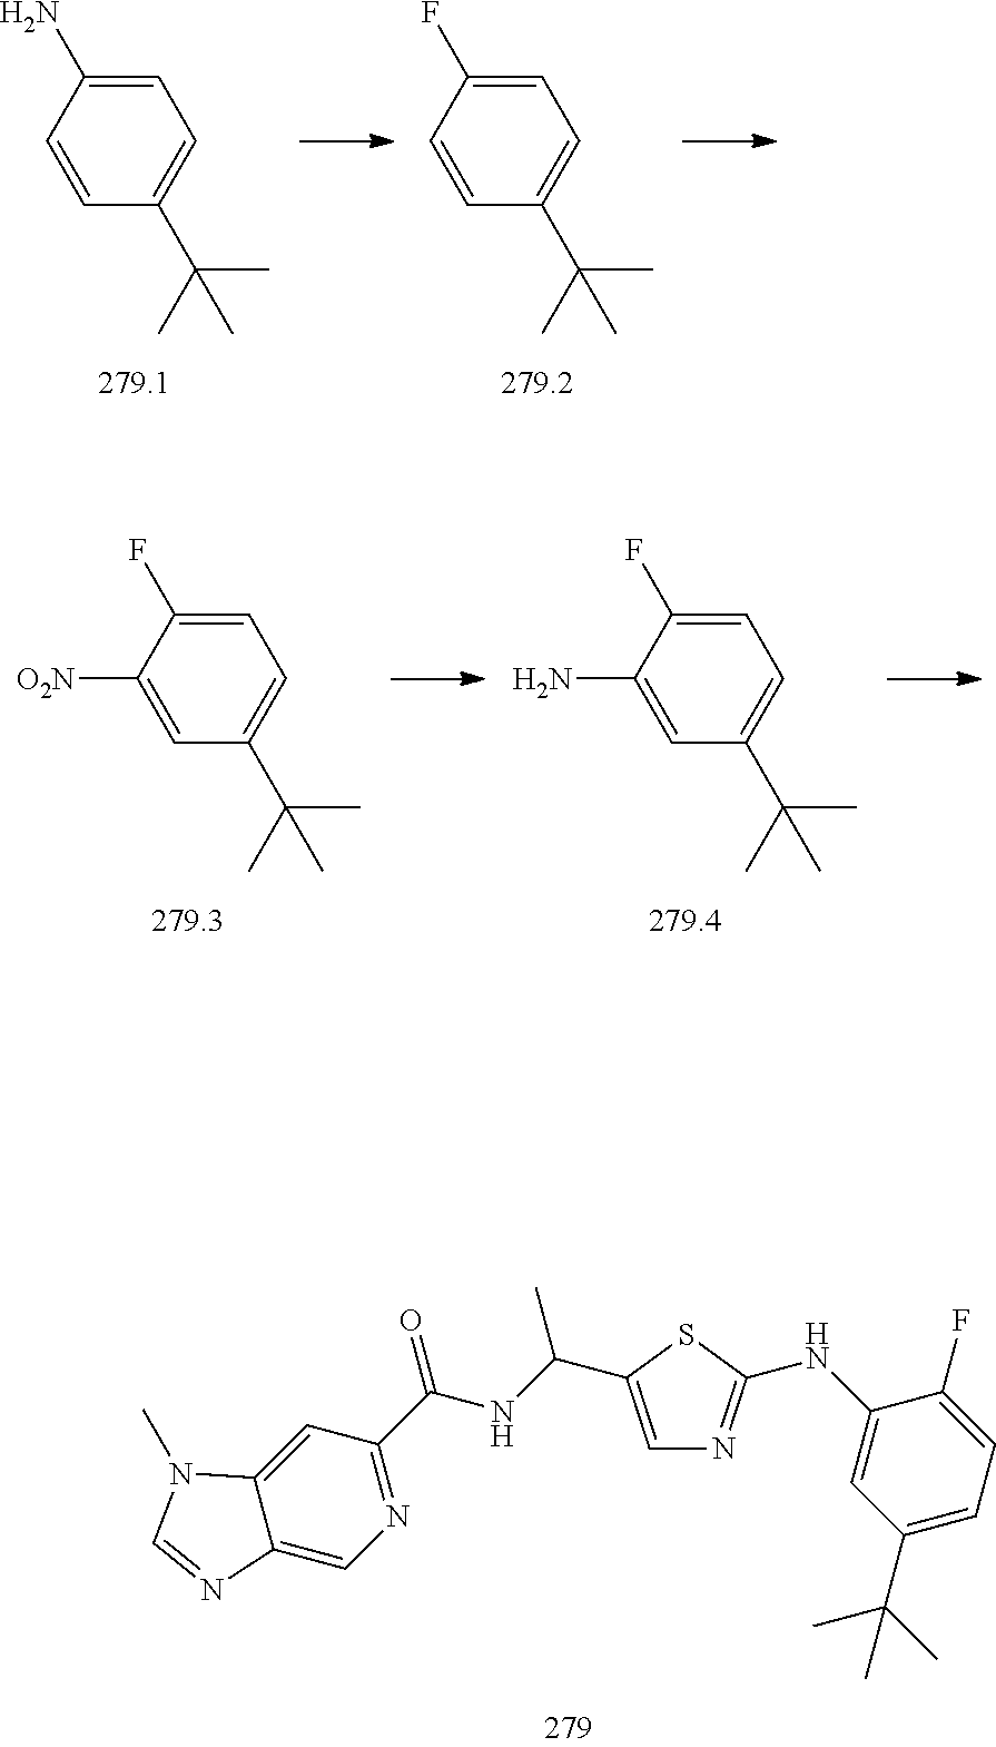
C1=C(C(NC(C2=NC=C3C(=C2)N(C)C=N3)=O)C)SC(NC2=CC(C(C)(C)C)=CC=C2F)=N1.C1=C(N)C=CC(C(C)(C)C)=C1.C1=C(F)C=CC(C(C)(C)C)=C1.C1=C(F)C([O2N])=CC(C(C)(C)C)=C1.C1=C(F)C(N)=CC(C(C)(C)C)=C1
